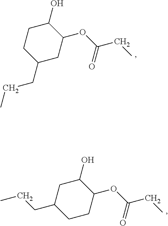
C1(O)CCC(CCC)CC1OC(CC)=O.C1(O)CC(CCC)CCC1OC(CC)=O
